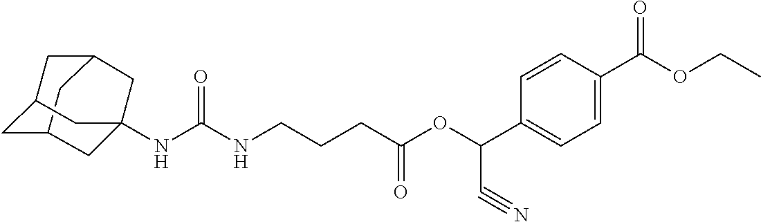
C12CC3CC(C1)CC(NC(NCCCC(OC(C1=CC=C(C(OCC)=O)C=C1)C#N)=O)=O)(C3)C2
